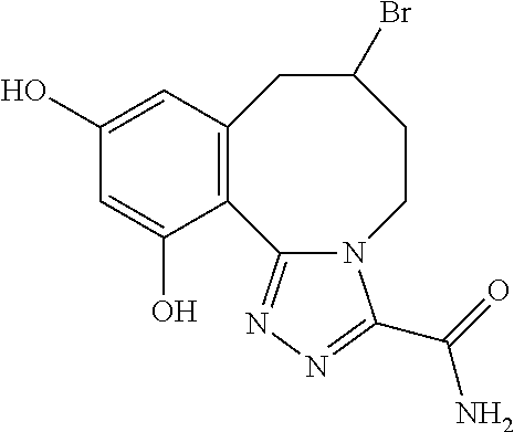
C12=C(C=C(O)C=C1O)CC(Br)CCN1C2=NN=C1C(N)=O
